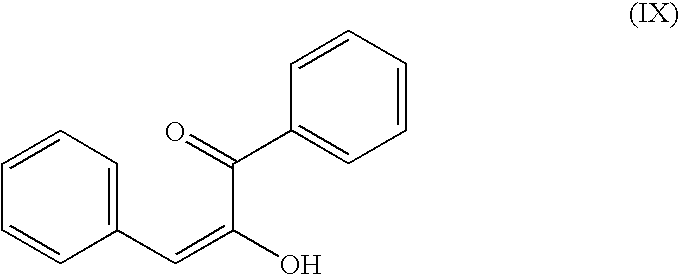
C1(C=C(C(=O)C2=CC=CC=C2)O)=CC=CC=C1
